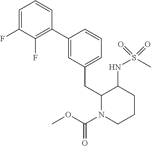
C1=C(F)C(F)=C(C2=CC(CC3N(C(OC)=O)CCCC3NS(C)(=O)=O)=CC=C2)C=C1
